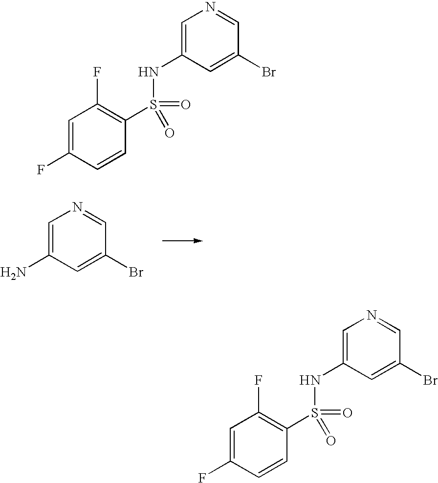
C1=C(N)C=C(Br)C=N1.C1=C(F)C=CC(S(NC2=CN=CC(Br)=C2)(=O)=O)=C1F.C1=C(F)C=CC(S(NC2=CN=CC(Br)=C2)(=O)=O)=C1F
